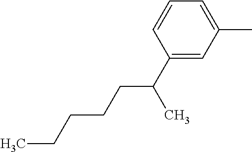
C1(C)=CC=CC(C(CCCCC)C)=C1
